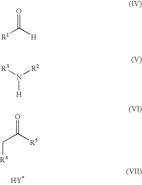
[R1]C([H])=O.N([R2])([R3])[H].C(C([R5])=O)[R4]
